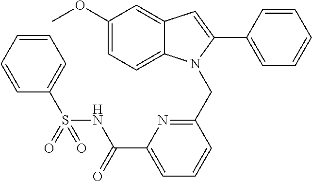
C1(OC)=CC=C2C(=C1)C=C(C1=CC=CC=C1)N2CC1=NC(C(NS(C2=CC=CC=C2)(=O)=O)=O)=CC=C1
